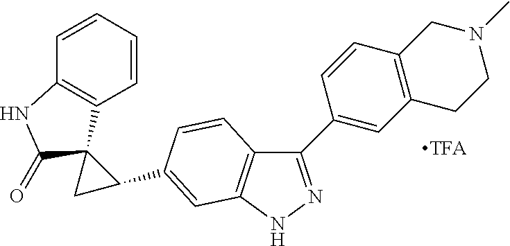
C1(C2=CC3=C(C=C2)CN(C)CC3)=NNC2=C1C=CC(C1CC13C(=O)NC1=C3C=CC=C1)=C2
